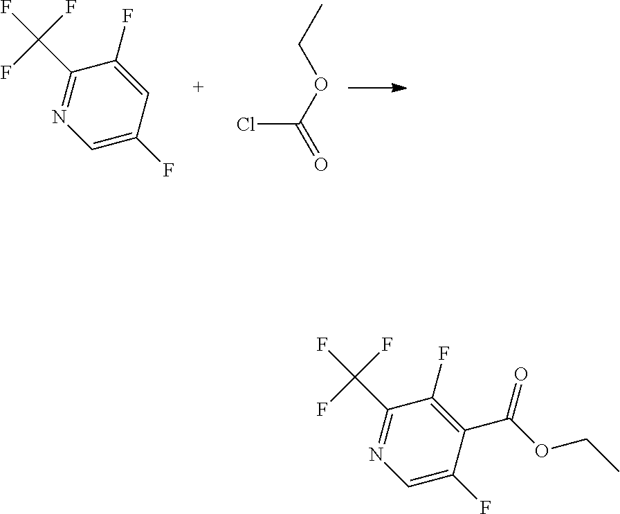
C1(C(F)(F)F)=NC=C(F)C=C1F.ClC(OCC)=O.C1(C(F)(F)F)=NC=C(F)C(C(OCC)=O)=C1F
